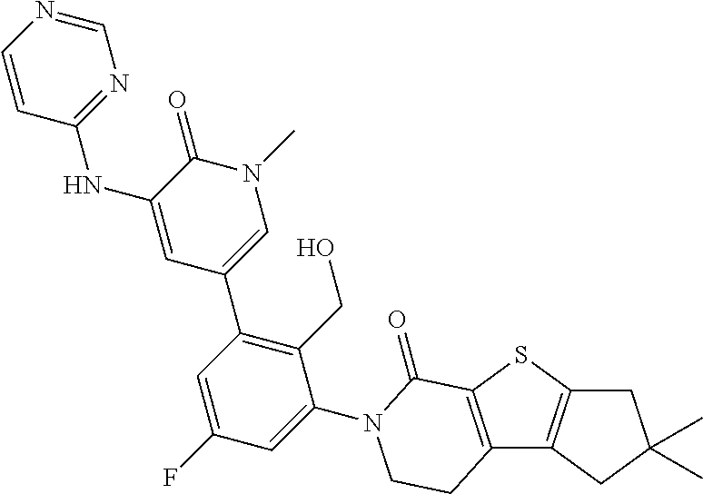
C1=CC(NC2=CC(C3=C(CO)C(N4C(=O)C5=C(C6=C(S5)CC(C)(C)C6)CC4)=CC(F)=C3)=CN(C)C2=O)=NC=N1
